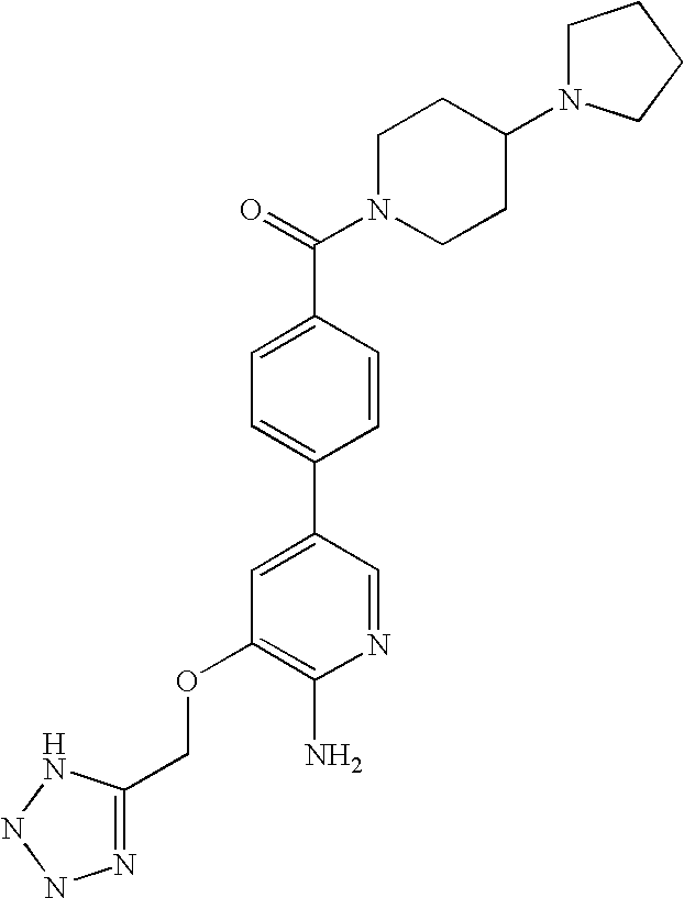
C(OC1=C(N)N=CC(C2=CC=C(C(=O)N3CCC(N4CCCC4)CC3)C=C2)=C1)C1=NNNN1
